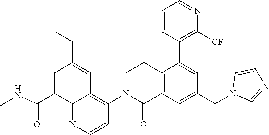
C(C1=CC(CC)=CC2=C(N3C(=O)C4=C(CC3)C(C3=C([CF3])N=CC=C3)=CC(CN3C=NC=C3)=C4)C=CN=C12)(NC)=O
